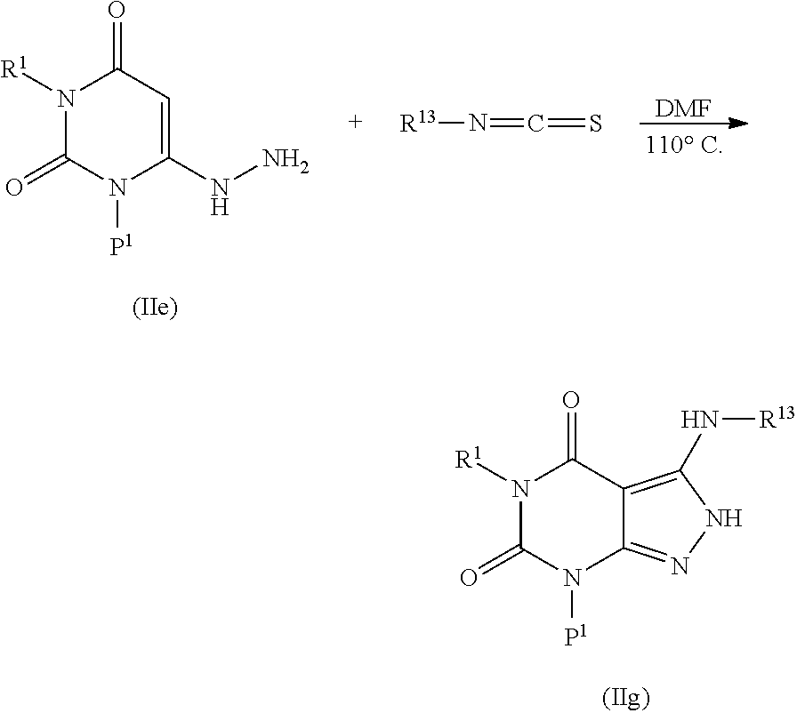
N1([R1])C(=O)N([P1])C(NN)=CC1=O.[R13]N=C=S.[DMF].N1([R1])C(=O)N([P1])C2=NNC(N[R13])=C2C1=O
